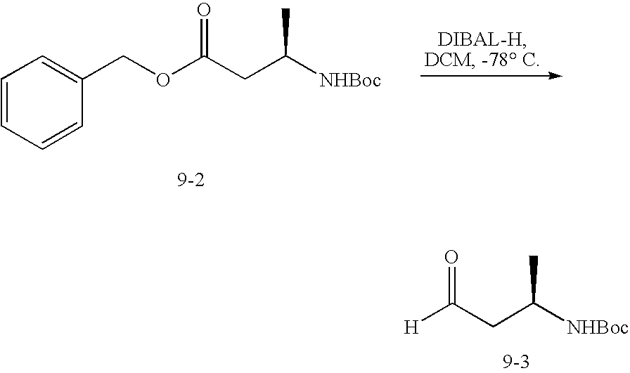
C1=CC=CC(COC(CC([NHBoc])C)=O)=C1.[H]C(CC([NHBoc])C)=O
